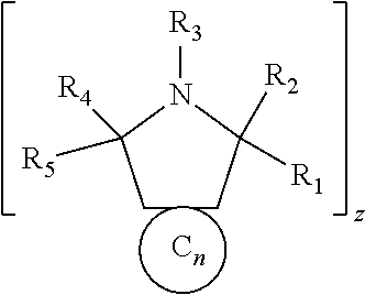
C1CC([R2])([R1])N([R3])C1([R5])[R4].[Cn]
